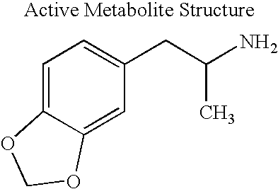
C1=C2C(=CC(CC(N)C)=C1)OCO2
